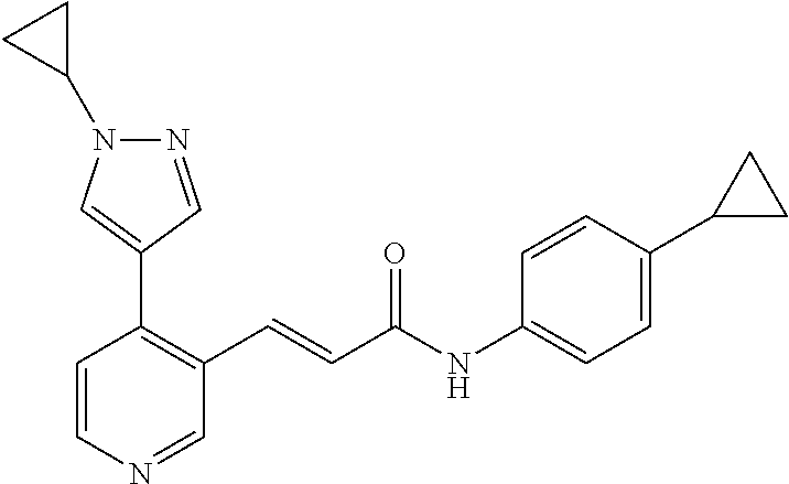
C1=CN=CC(C=CC(NC2=CC=C(C3CC3)C=C2)=O)=C1C1=CN(C2CC2)N=C1
